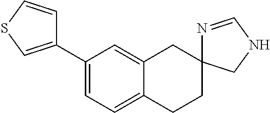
C1(C2=CSC=C2)=CC=C2C(=C1)CC1(CC2)N=CNC1
